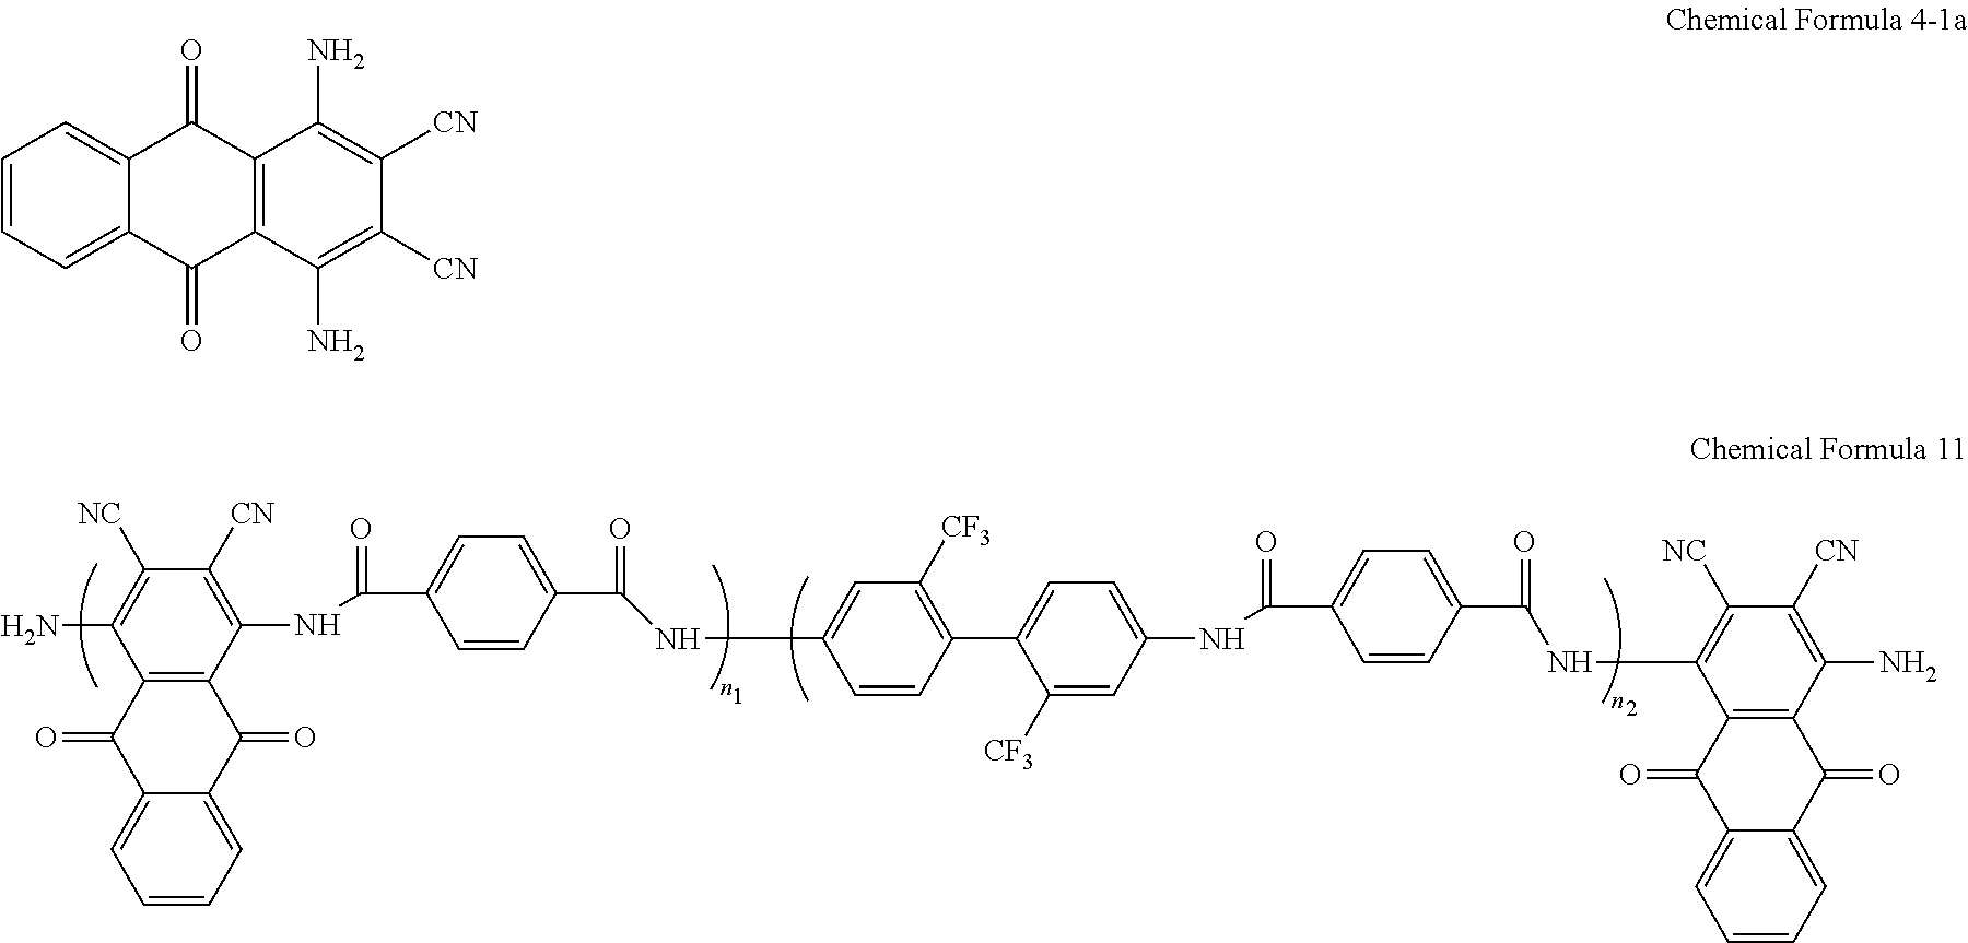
C1([NC])=C(N)C2=C(C(NC(C3=CC=C(C(NC4=CC([CF3])=C(C5=CC=C(NC(C6=CC=C(C(NC7=C([NC])C([CN])=C(N)C8=C7C(=O)C7=CC=CC=C7C8=O)=O)C=C6)=O)C=C5[CF3])C=C4)=O)C=C3)=O)=C1[CN])C(=O)C1=CC=CC=C1C2=O.C12=CC=CC=C1C(=O)C1=C(C2=O)C(N)=C([CN])C([CN])=C1N
